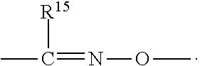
CC(=NOC)[R15]
